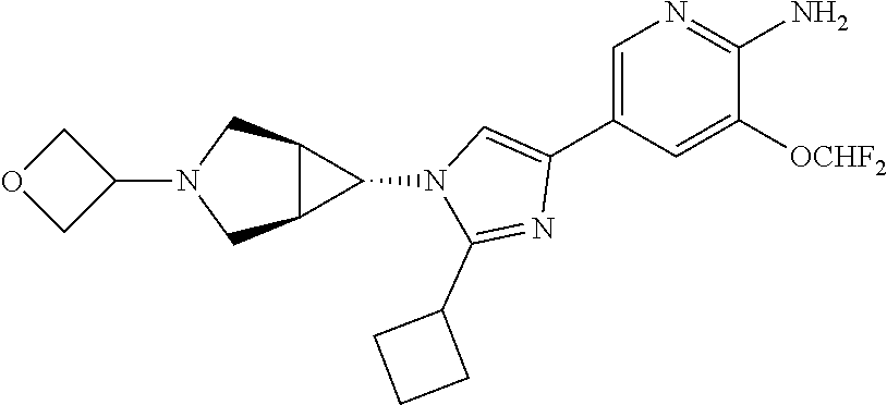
C1=C(C2=CN(C3C4C3CN(C3COC3)C4)C(C3CCC3)=N2)C=C([OCHF2])C(N)=N1
